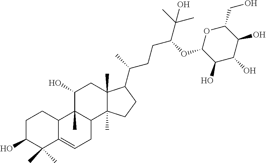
C1C(O)C(C)(C)C2=CCC3C(C)(C2C1)C(O)CC1(C)C3(C)CCC1C(CCC(C(C)(C)O)OC1C(O)C(O)C(O)C(CO)O1)C
